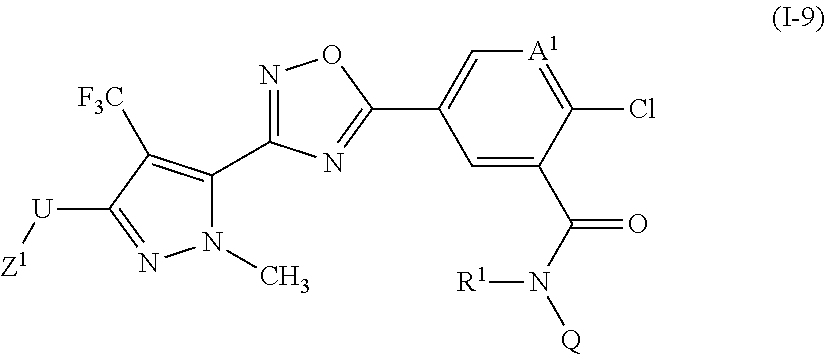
N1(C)C(C2=NOC(C3=C[A1]=C(Cl)C(C(N([Q])[R1])=O)=C3)=N2)=C([F3C])C([U][Z1])=N1
